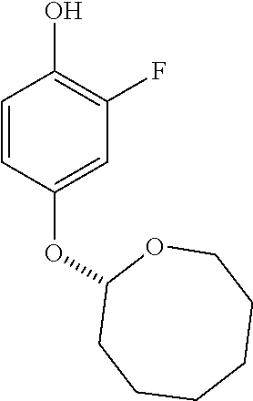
C1=CC(OC2CCCCCCO2)=CC(F)=C1O
